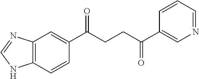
C12=C(C=CC(C(CCC(C3=CN=CC=C3)=O)=O)=C1)NC=N2
